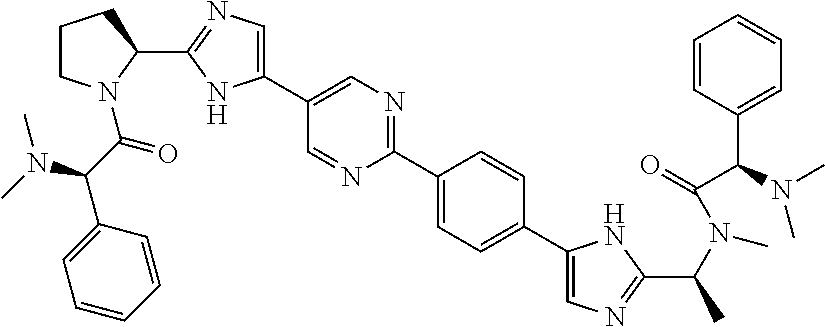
C1(C2N(C(C(C3=CC=CC=C3)N(C)C)=O)CCC2)=NC=C(C2=CN=C(C3=CC=C(C4=CN=C(C(C)N(C(=O)C(C5=CC=CC=C5)N(C)C)C)N4)C=C3)N=C2)N1
